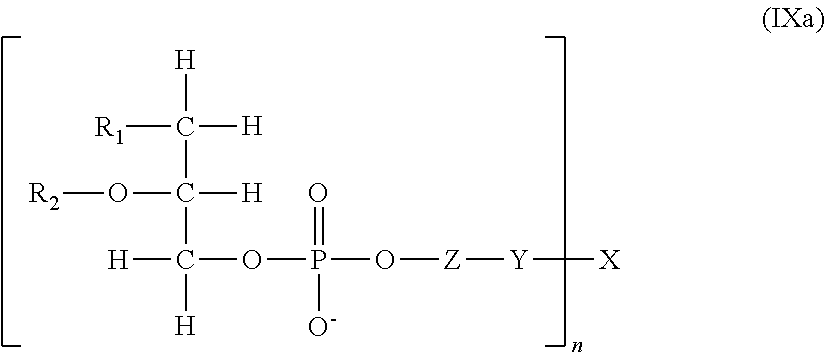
[R1]C([H])([H])C(O[R2])([H])C([H])(OP(O[Z][Y][X])(=O)[O-])[H]
